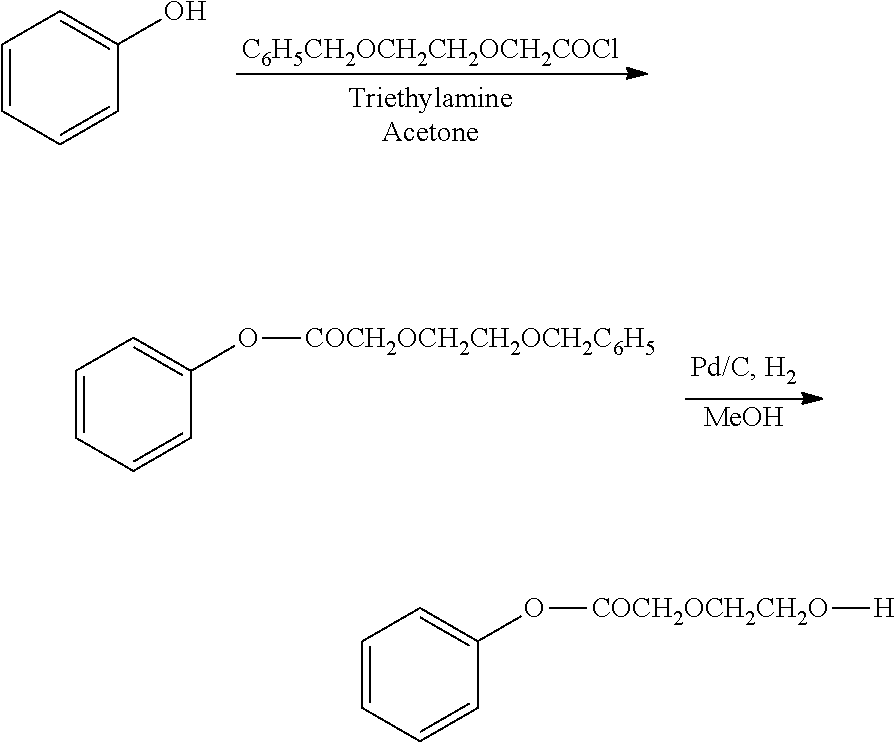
[MeOH].C1=CC=CC(O[COCH2OCH2CH2OCH2C6H5])=C1.[C6H5CH2OCH2CH2OCH2COCl].C1=CC=CC(O)=C1.C1=CC=CC(O[COCH2OCH2CH2O][H])=C1
